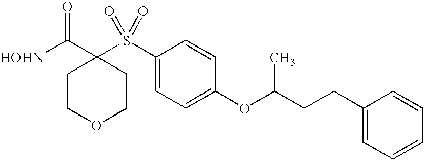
[HOHN]C(C1(S(C2=CC=C(OC(CCC3=CC=CC=C3)C)C=C2)(=O)=O)CCOCC1)=O
